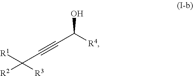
[R1]C([R2])([R3])C#CC([R4])O
